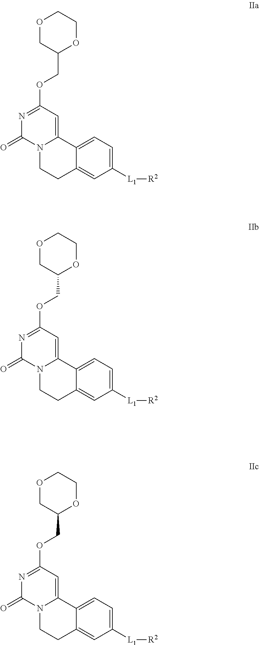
O1CC(COC2=NC(=O)N3C(=C2)C2=CC=C([L1][R2])C=C2CC3)OCC1.O1CC(COC2=NC(=O)N3C(=C2)C2=CC=C([L1][R2])C=C2CC3)OCC1.O1CC(COC2=NC(=O)N3C(=C2)C2=CC=C([L1][R2])C=C2CC3)OCC1
